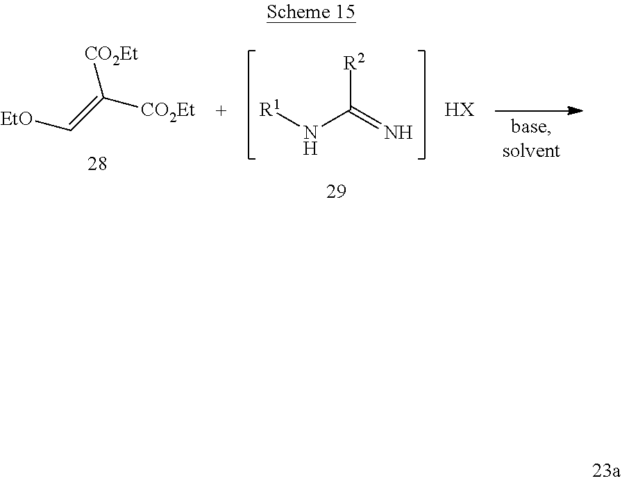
[R2]C(=N)N[R1].[EtO]C=C([CO2Et])[CO2Et].[HX]
